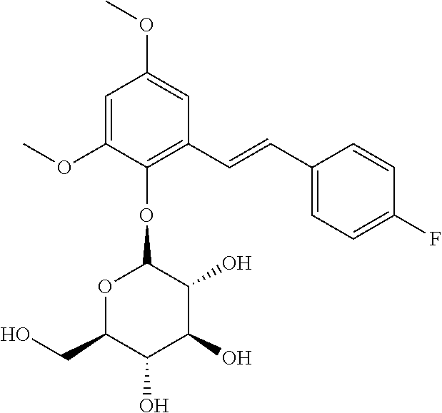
C1(OC)=CC(OC)=CC(C=CC2=CC=C(F)C=C2)=C1OC1OC(CO)C(O)C(O)C1O
